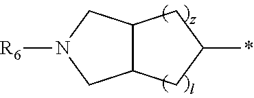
C12C(CC(*)C1)CN([R6])C2
